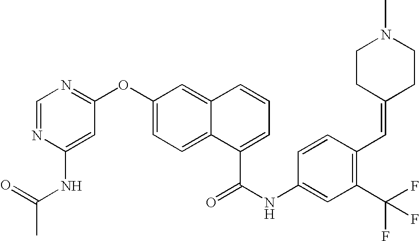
C1=C(NC(C)=O)N=CN=C1OC1=CC=C2C(=C1)C=CC=C2C(=O)NC1=CC(C(F)(F)F)=C(C=C2CCN(C)CC2)C=C1
